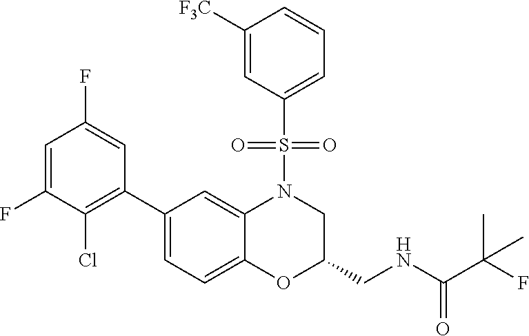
C1=C(F)C(Cl)=C(C2=CC=C3C(=C2)N(S(C2=CC=CC([F3C])=C2)(=O)=O)CC(CNC(=O)C(F)(C)C)O3)C=C1F
